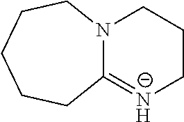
N12C(=[N-]CCC1)CCCCC2
